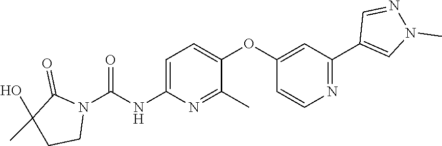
C1=C(NC(N2C(=O)C(C)(O)CC2)=O)N=C(C)C(OC2=CC(C3=CN(C)N=C3)=NC=C2)=C1
